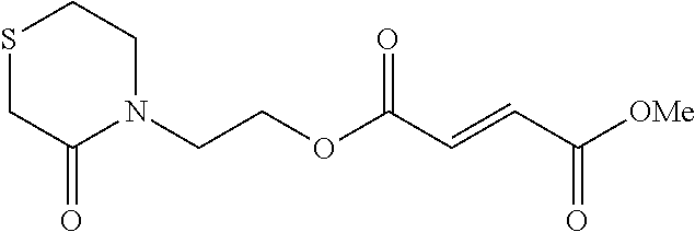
[OMe]C(C=CC(OCCN1C(=O)CSCC1)=O)=O
